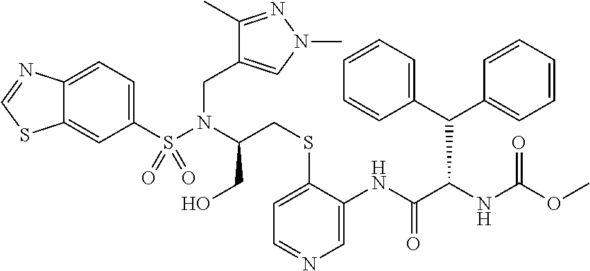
C1(S(N(C(CO)CSC2=CC=NC=C2NC(C(NC(OC)=O)C(C2=CC=CC=C2)C2=CC=CC=C2)=O)CC2=CN(C)N=C2C)(=O)=O)=CC=C2C(=C1)SC=N2
